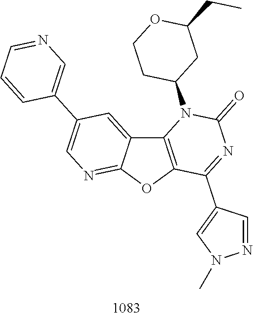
C12=C(OC3=NC=C(C4=CN=CC=C4)C=C13)C(C1=CN(C)N=C1)=NC(=O)N2C1CC(CC)OCC1
